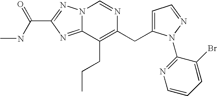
C1=C(Br)C(N2C(CC3=C(CCC)C4=NC(C(=O)NC)=NN4C=N3)=CC=N2)=NC=C1
